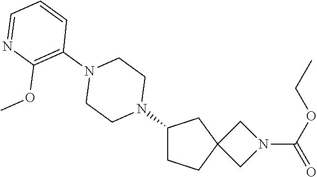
C1CC2(CC1N1CCN(C3=C(OC)N=CC=C3)CC1)CN(C(=O)OCC)C2
